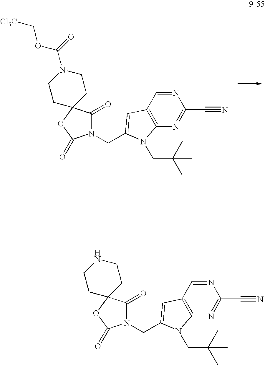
N1=CC2=C(N=C1C#N)N(CC(C)(C)C)C(CN1C(=O)C3(OC1=O)CCN(C(OC[Cl3C])=O)CC3)=C2.N1=CC2=C(N=C1C#N)N(CC(C)(C)C)C(CN1C(=O)C3(OC1=O)CCNCC3)=C2
